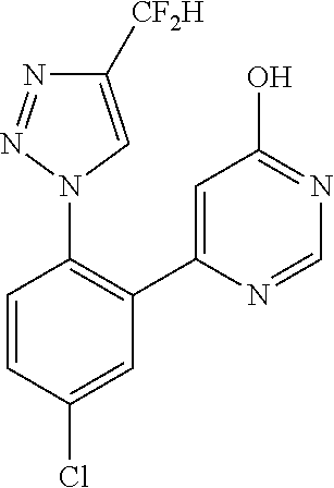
C1=CC(Cl)=CC(C2=CC(O)=NC=N2)=C1N1C=C([CF2H])N=N1
